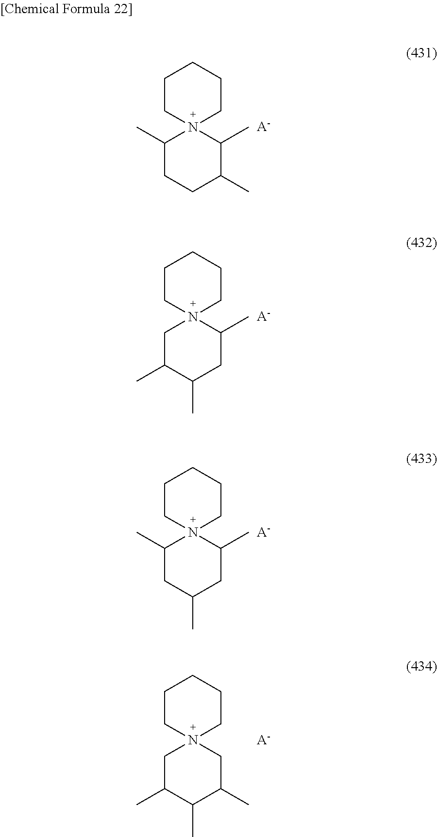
N12(C(C)CCC(C)C1C)CCCCC2.[A-].N12(CC(C)C(C)CC1C)CCCCC2.[A-].N12(C(C)CC(C)CC1C)CCCCC2.[A-].N12(CC(C)C(C)C(C)C1)CCCCC2.[A-]
